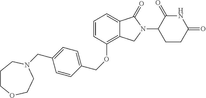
C1=C2C(=C(OCC3=CC=C(CN4CCOCCC4)C=C3)C=C1)CN(C1CCC(=O)NC1=O)C2=O
